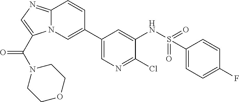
N12C(=NC=C1C(N1CCOCC1)=O)C=CC(C1=CN=C(Cl)C(NS(=O)(=O)C3=CC=C(F)C=C3)=C1)=C2
